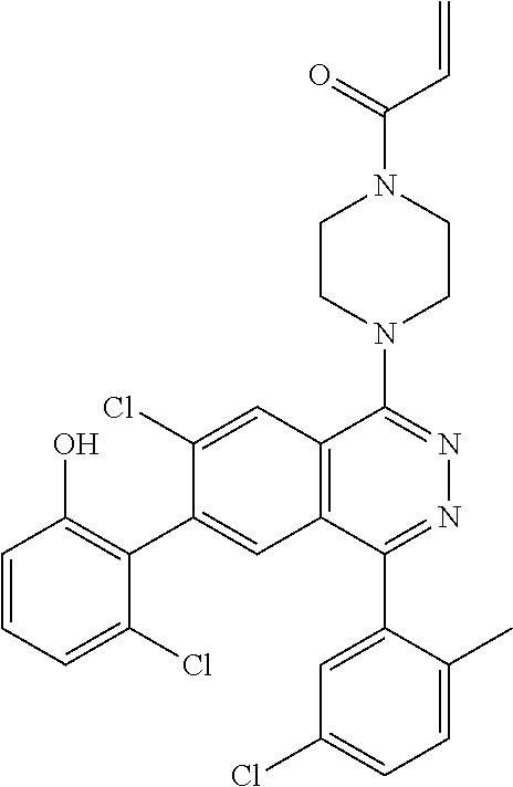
C(N1CCN(C2=NN=C(C3=CC(Cl)=CC=C3C)C3=C2C=C(Cl)C(C2=C(O)C=CC=C2Cl)=C3)CC1)(C=C)=O
